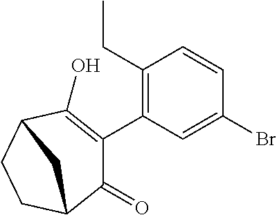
C1(C2=C(O)C3CCC(C2=O)C3)=C(CC)C=CC(Br)=C1
